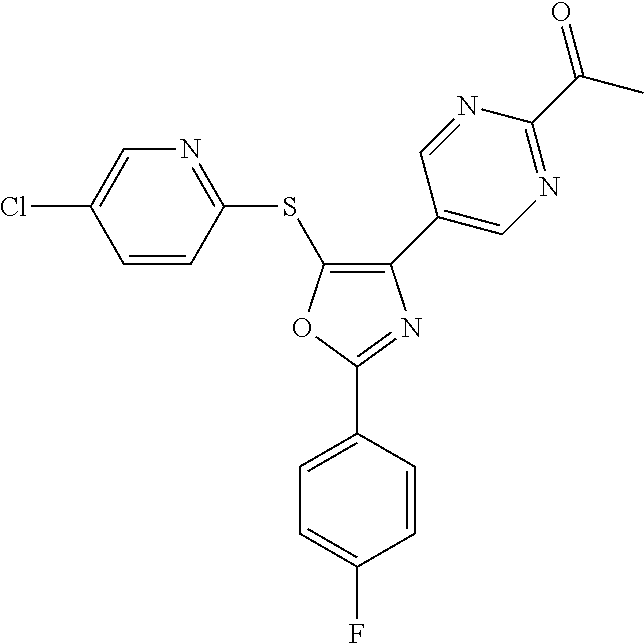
O1C(C2=CC=C(F)C=C2)=NC(C2=CN=C(C(C)=O)N=C2)=C1SC1=NC=C(Cl)C=C1
